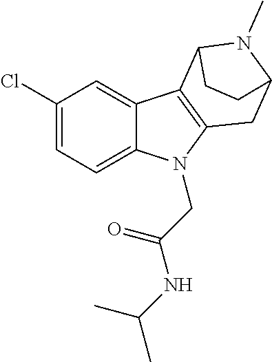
C1(Cl)=CC=C2C(=C1)C1=C(N2CC(NC(C)C)=O)CC2N(C)C1CC2
